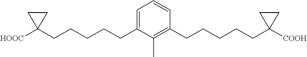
C1=C(CCCCCC2([HOOC])CC2)C(C)=C(CCCCCC2([COOH])CC2)C=C1
